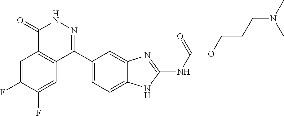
O(C(=O)NC1=NC2=CC(C3=NNC(=O)C4=C3C=C(F)C(F)=C4)=CC=C2N1)CCCN(C)C
